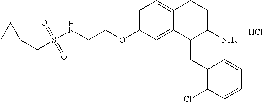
Cl.C1=C(OCCNS(CC2CC2)(=O)=O)C=C2C(=C1)CCC(N)C2CC1=C(Cl)C=CC=C1
